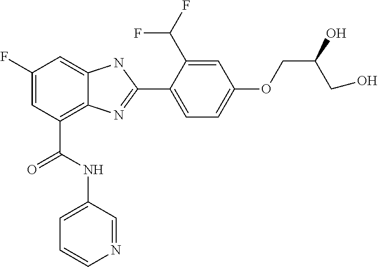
C1(F)=CC(C(=O)NC2=CC=CN=C2)=C2C(=C1)NC(C1=CC=C(OCC(O)CO)C=C1C(F)F)=N2
